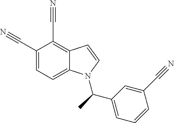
C1(C#N)=CC=C2C(=C1C#N)C=CN2C(C1=CC=CC(C#N)=C1)C
